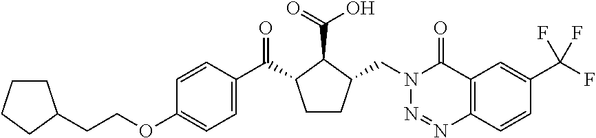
C(OC1=CC=C(C(=O)C2CCC(CN3N=NC4=C(C3=O)C=C(C(F)(F)F)C=C4)C2C(=O)O)C=C1)CC1CCCC1
